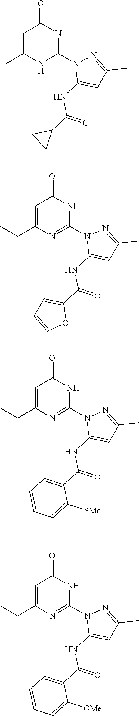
C1=C(CC)N=C(N2C(NC(C3=CC=CO3)=O)=CC(C)=N2)NC1=O.C1=C(CC)N=C(N2C(NC(C3=CC=CC=C3[SMe])=O)=CC(C)=N2)NC1=O.C1=C(CC)N=C(N2C(NC(C3=CC=CC=C3[OMe])=O)=CC(C)=N2)NC1=O.C1=C(C)NC(N2C(NC(C3CC3)=O)=CC(C)=N2)=NC1=O
